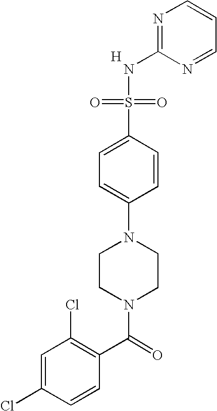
C1=C(Cl)C=CC(C(=O)N2CCN(C3=CC=C(S(=O)(=O)NC4=NC=CC=N4)C=C3)CC2)=C1Cl.[H]
